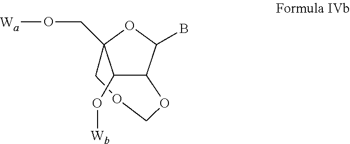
C12C(O[Wb])C(CO[Wa])(OC1B)COCO2
